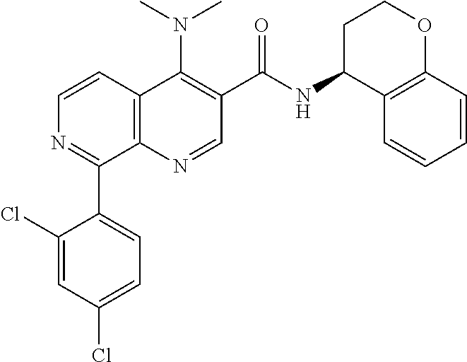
C12=C(N=CC(C(=O)NC3C4=C(OCC3)C=CC=C4)=C1N(C)C)C(C1=CC=C(Cl)C=C1Cl)=NC=C2
